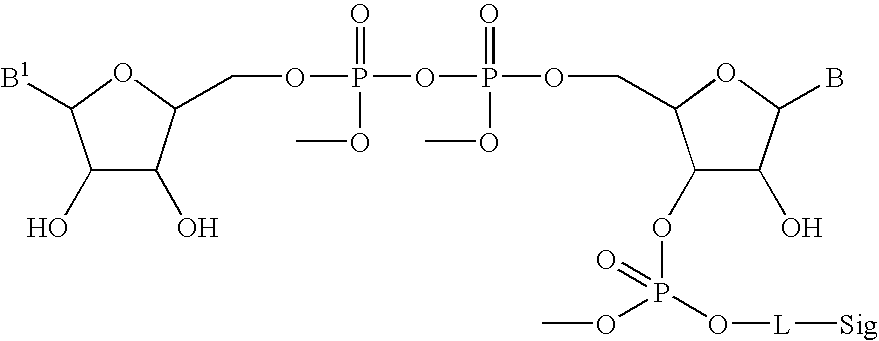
C1(OP(O[L][Sig])(OC)=O)C(O)C(B)OC1COP(OC)(OP(OC)(=O)OCC1C(O)C(O)C([B1])O1)=O
